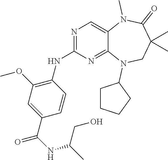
C1(C(NC(CO)C)=O)=CC(OC)=C(NC2=NC=C3C(=N2)N(C2CCCC2)CC(C)(C)C(=O)N3C)C=C1
